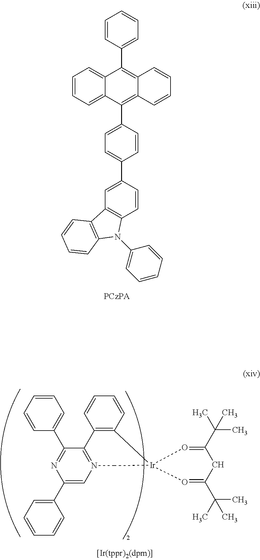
C1=CC=C2C(=C1)C(C1=CC=CC=C1)=C1C(=C2C2=CC=C(C3=CC4=C(C=C3)N(C3=CC=CC=C3)C3=C4C=CC=C3)C=C2)C=CC=C1.C1=CC=CC(C2=NC(C3=CC=CC=C3)=CN3=C2C2=C(C=CC=C2)[Ir]2(C3)O=C(C(C)(C)C)CC(C(C)(C)C)=O2)=C1
